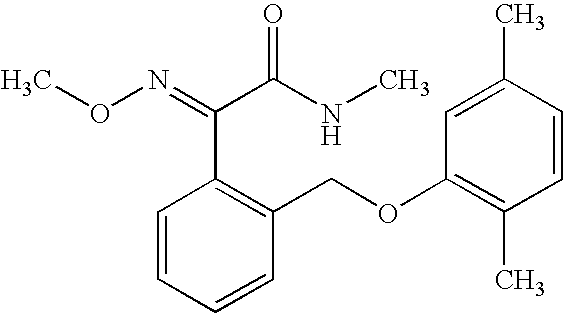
C1=C(C)C=CC(C)=C1OCC1=C(C(C(NC)=O)=NOC)C=CC=C1
